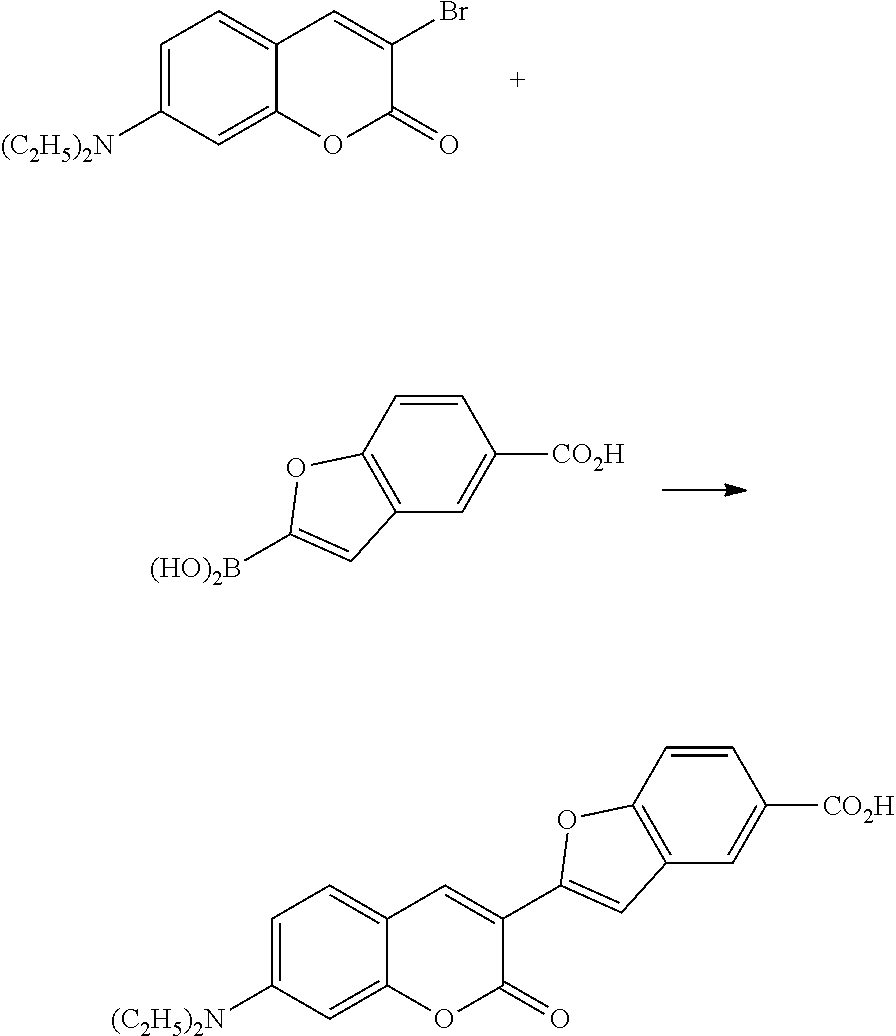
C1=C([(C2H5)2N])C=C2C(=C1)C=C(Br)C(=O)O2.[(HO)2B]C1=CC2=C(O1)C=CC([CO2H])=C2.C1=C([(C2H5)2N])C=C2C(=C1)C=C(C1=CC3=C(O1)C=CC([CO2H])=C3)C(=O)O2
